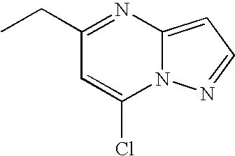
C(C1=NC2=CC=NN2C(Cl)=C1)C
